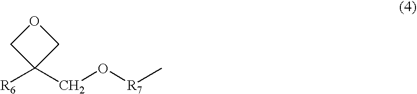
O1CC(CO[R7]C)([R6])C1
